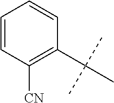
C1(C(C)(C)C)=C([CN])C=CC=C1
